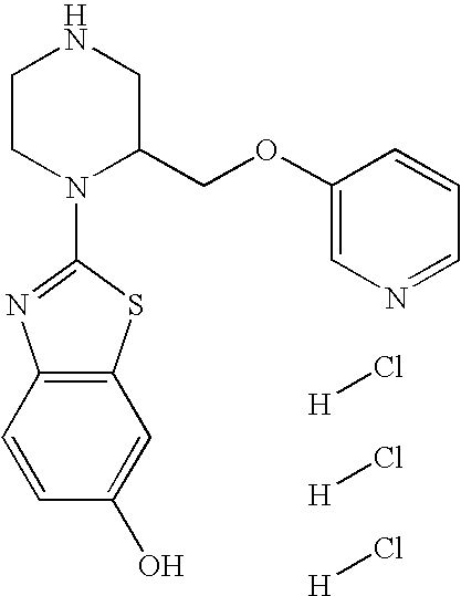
C1CN(C2=NC3=C(S2)C=C(O)C=C3)C(COC2=CN=CC=C2)CN1.[H]Cl.[H]Cl.[H]Cl
